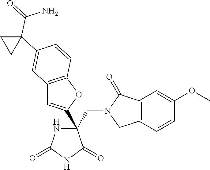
C(C1(C2=CC3=C(O2)C=CC(C2(C(=O)N)CC2)=C3)NC(=O)NC1=O)N1CC2=C(C1=O)C=C(OC)C=C2
